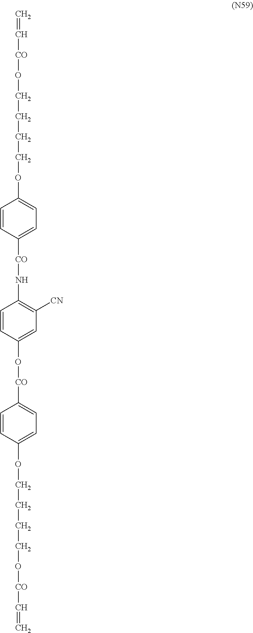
C=C[CO]OCCCCOC1=CC=C([CO]NC2=C([CN])C=C(O[CO]C3=CC=C(OCCCCO[CO]C=C)C=C3)C=C2)C=C1
